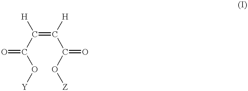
C(=C([H])C(O[Z])=O)([H])C(O[Y])=O
